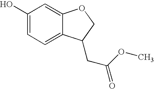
OC1=CC=C2C(=C1)OCC2CC(OC)=O
